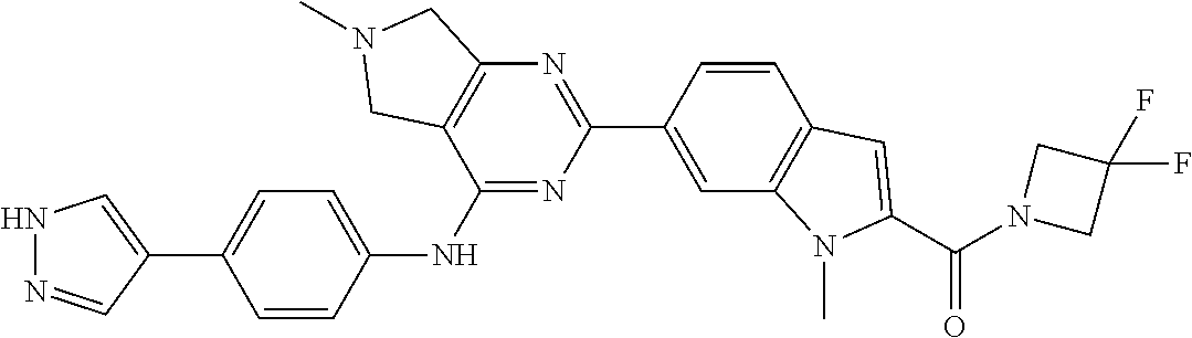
N1=C(NC2=CC=C(C3=CNN=C3)C=C2)C2=C(N=C1C1=CC3=C(C=C1)C=C(C(=O)N1CC(F)(F)C1)N3C)CN(C)C2
